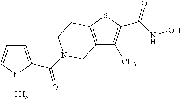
C1=C(C(=O)N2CCC3=C(C(C)=C(C(NO)=O)S3)C2)N(C)C=C1
